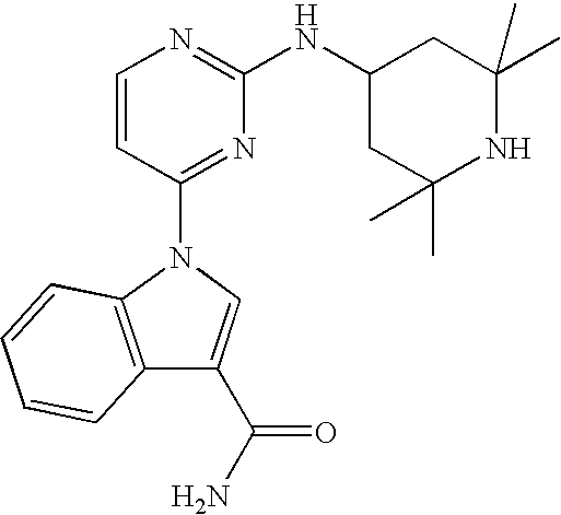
C1=CC(N2C3=C(C(C(N)=O)=C2)C=CC=C3)=NC(NC2CC(C)(C)NC(C)(C)C2)=N1
